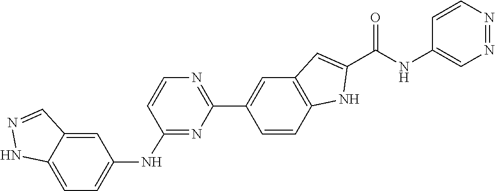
N1N=CC2=CC(NC3=NC(C4=CC5=C(C=C4)NC(C(NC4=CN=NC=C4)=O)=C5)=NC=C3)=CC=C12
